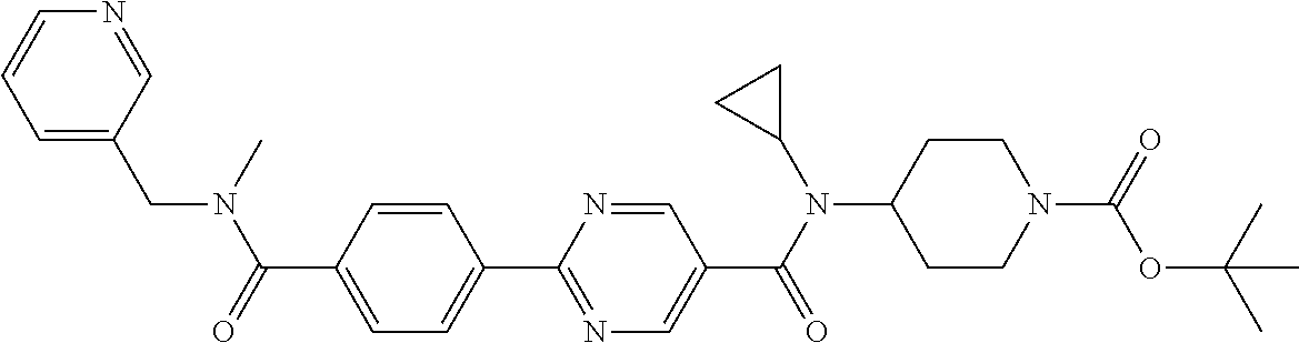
C1(C(=O)N(CC2=CC=CN=C2)C)=CC=C(C2=NC=C(C(N(C3CC3)C3CCN(C(=O)OC(C)(C)C)CC3)=O)C=N2)C=C1
